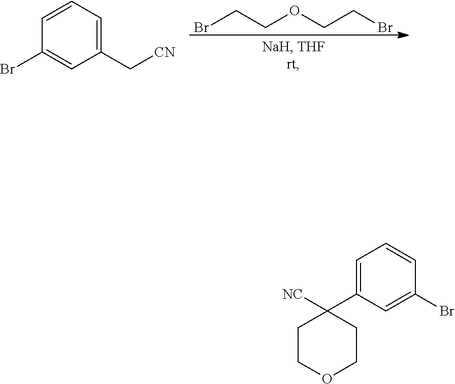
BrCCOCCBr.C1=CC=C(C[CN])C=C1Br.C1COCCC1([NC])C1=CC=CC(Br)=C1
